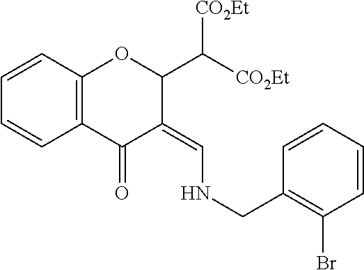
C1=CC2=C(C=C1)C(=O)C(=CNCC1=C(Br)C=CC=C1)C(C([CO2Et])[CO2Et])O2
